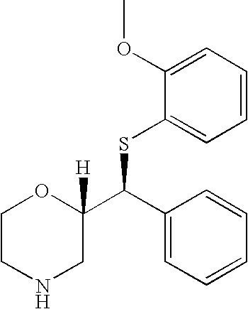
C1(OC)=CC=CC=C1SC(C1=CC=CC=C1)C1([H])OCCNC1
